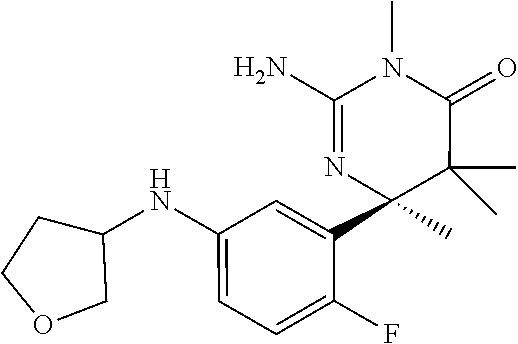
C1(NC2CCOC2)=CC=C(F)C(C2(C)C(C)(C)C(=O)N(C)C(N)=N2)=C1
